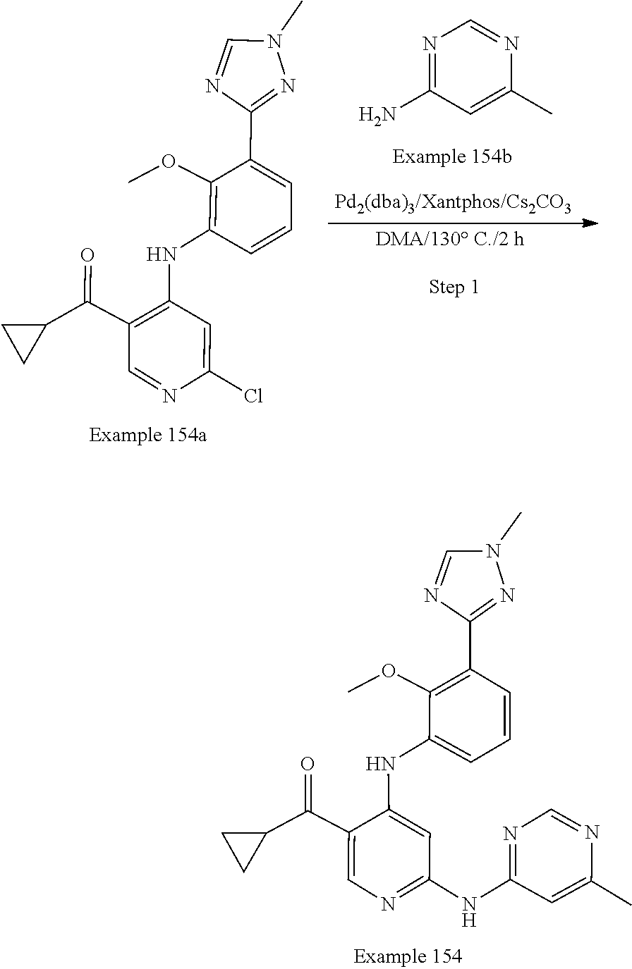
CN1C=NC(C2=C(OC)C(NC3=CC(NC4=NC=NC(C)=C4)=NC=C3C(C3CC3)=O)=CC=C2)=N1.N1=C(N)C=C(C)N=C1.C1=NC(C2=CC=CC(NC3=C(C(C4CC4)=O)C=NC(Cl)=C3)=C2OC)=NN1C
